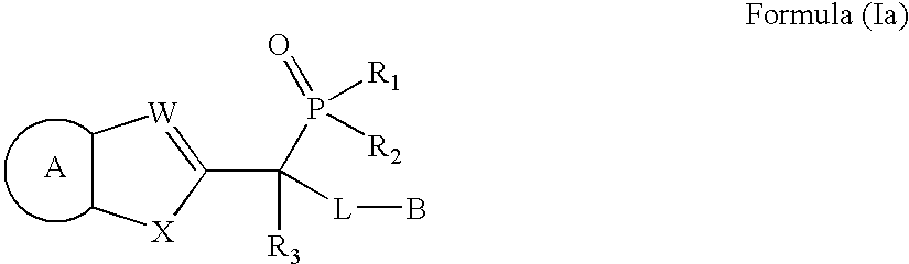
C1C[X]C(C(P([R2])([R1])=O)([L]B)[R3])=[W]1
